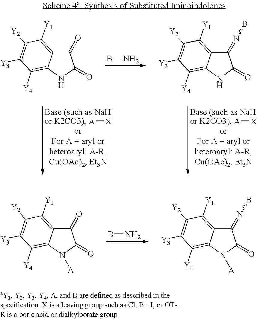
BN.[A][X].[A][X].N1C(=O)C(=O)C2=C([Y1])C([Y2])=C([Y3])C([Y4])=C12.N1C(=O)C(=NB)C2=C([Y1])C([Y2])=C([Y3])C([Y4])=C12.BN.N1([A])C(=O)C(=O)C2=C([Y1])C([Y2])=C([Y3])C([Y4])=C12.N1([A])C(=O)C(=NB)C2=C([Y1])C([Y2])=C([Y3])C([Y4])=C12
